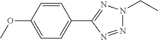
C1(C2=NN(CC)N=N2)=CC=C(OC)C=C1
